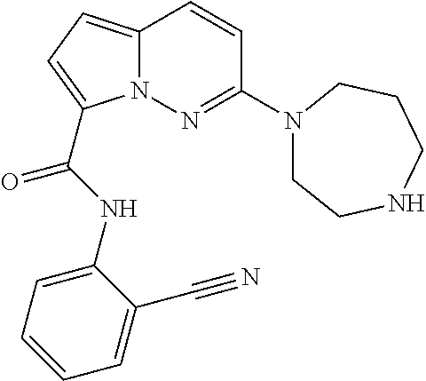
C1(NC(=O)C2=CC=C3N2N=C(N2CCNCCC2)C=C3)=CC=CC=C1C#N
